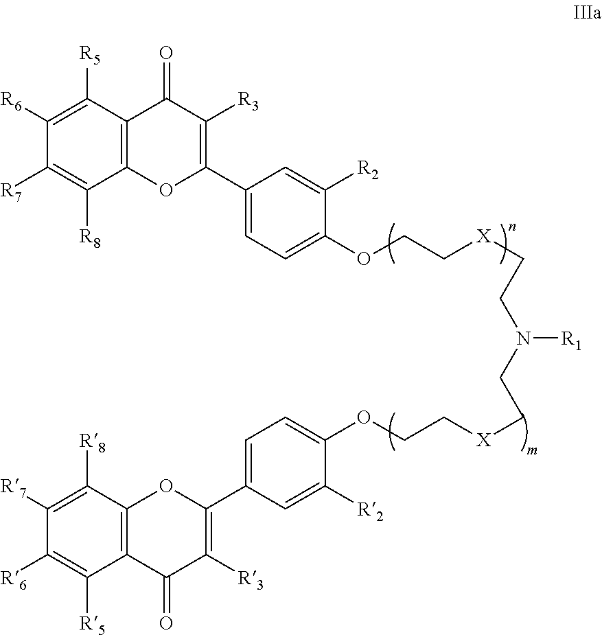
C1([R6])=C([R5])C2=C(C([R8])=C1[R7])OC(C1=CC=C(OCC[X]CCN(CC[X]CCOC3=CC=C(C4=C([R3])C(=O)C5=C(C([R8])=C([R7])C([R6])=C5[R5])O4)C=C3[R2])[R1])C([R2])=C1)=C([R3])C2=O
